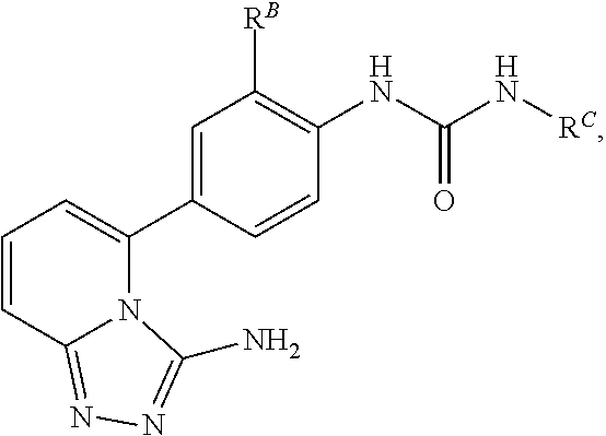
C1(C2=CC=CC3=NN=C(N)N23)=CC([RB])=C(NC(N[RC])=O)C=C1
